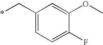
C1(C*)=CC=C(F)C(OC)=C1
